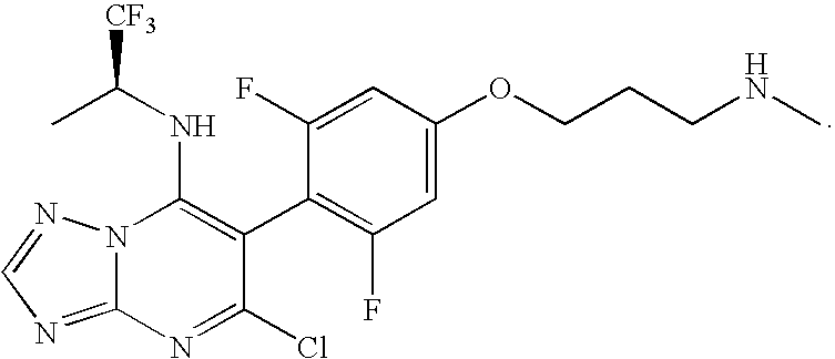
C12=NC=NN1C(NC(C)[CF3])=C(C1=C(F)C=C(OCCCNC)C=C1F)C(Cl)=N2
